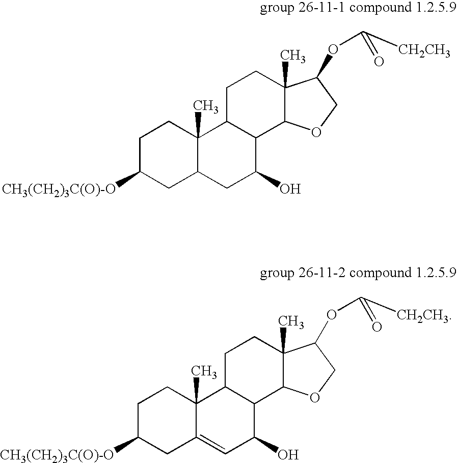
C1C([CH3(CH2)3C(O)-O])CC2C(C)(C1)C1C(C(O)C2)C2C(C)(CC1)C(OC(=O)[CH2CH3])CO2.C1C([CH3(CH2)3C(O)-O])CC2=CC(O)C3C(C2(C)C1)CCC1(C)C3OCC1OC(=O)[CH2CH3]
